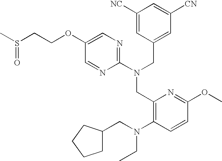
C1(OCCS(C)=O)=CN=C(N(CC2=CC([CN])=CC([NC])=C2)CC2=C(N(CC3CCCC3)CC)C=CC(OC)=N2)N=C1
